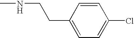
C1(CCNC)=CC=C(Cl)C=C1
